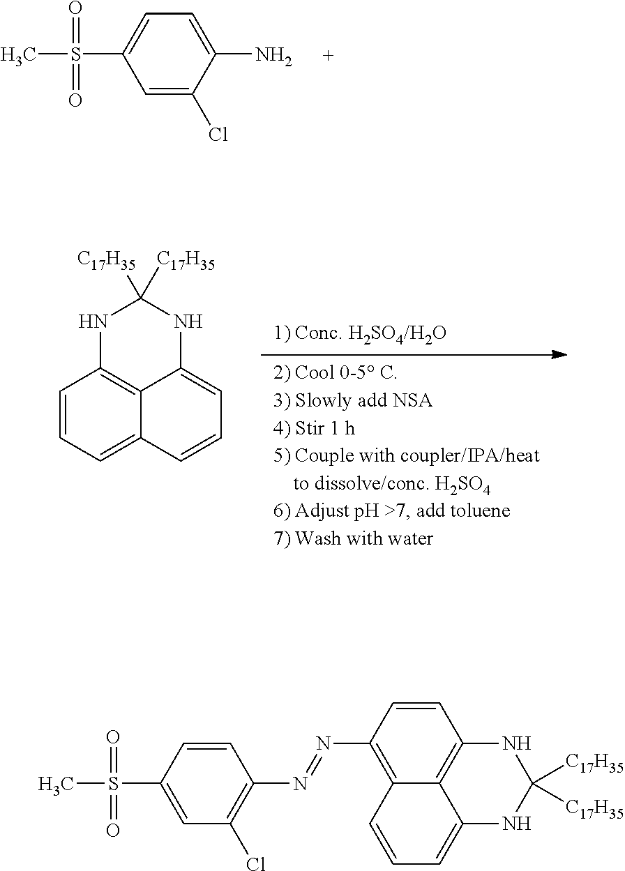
S(C1=CC=C(N)C(Cl)=C1)(C)(=O)=O.C1=CC=C2C3=C1NC([C17H35])([C17H35])NC3=CC=C2.C1=CC(S(C)(=O)=O)=CC(Cl)=C1N=NC1=C2C3=C(C=C1)NC([C17H35])([C17H35])NC3=CC=C2
